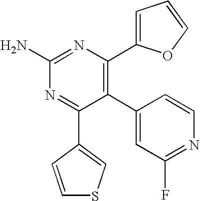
C1(C2=C(C3=CC=CO3)N=C(N)N=C2C2=CSC=C2)=CC(F)=NC=C1
